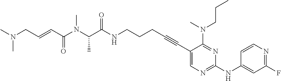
C(NCCCC#CC1=CN=C(NC2=CC(F)=NC=C2)N=C1N(CCC)C)(=O)C(N(C)C(C=CCN(C)C)=O)C
